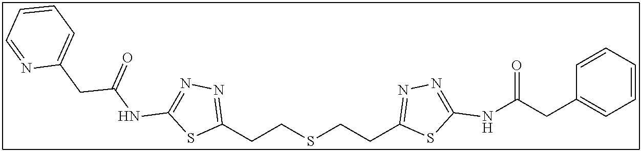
C(CSCCC1=NN=C(NC(CC2=CC=CC=C2)=O)S1)C1=NN=C(NC(CC2=CC=CC=N2)=O)S1
